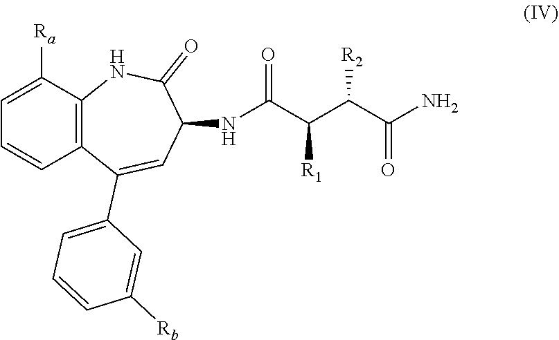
C1=CC2=C(C([Ra])=C1)NC(=O)C(NC(C(C(C(N)=O)[R2])[R1])=O)C=C2C1=CC=CC([Rb])=C1
